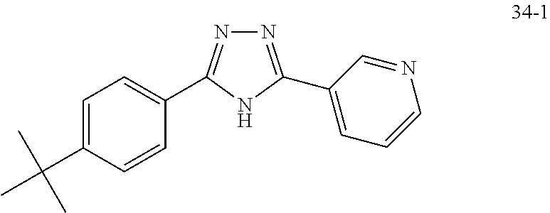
N1=C(C2=CC=CN=C2)NC(C2=CC=C(C(C)(C)C)C=C2)=N1
